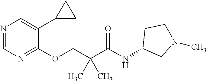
N1=CN=C(OCC(C(NC2CN(C)CC2)=O)(C)C)C(C2CC2)=C1
